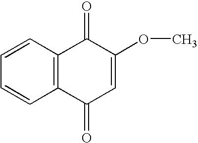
C1=CC2=C(C=C1)C(=O)C(OC)=CC2=O
